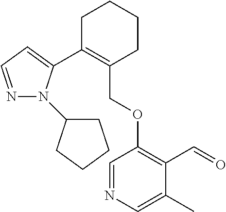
C1C(C2=CC=NN2C2CCCC2)=C(COC2=C(C=O)C(C)=CN=C2)CCC1
